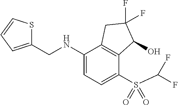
C1(S(=O)(C(F)F)=O)=CC=C(NCC2=CC=CS2)C2=C1C(O)C(F)(F)C2
